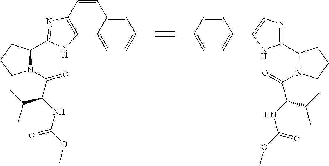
C1(C2=CC=C(C#CC3=CC=C4C(=C3)C=CC3=C4NC(C4N(C(C(NC(OC)=O)C(C)C)=O)CCC4)=N3)C=C2)=CN=C(C2N(C(=O)C(NC(OC)=O)C(C)C)CCC2)N1
